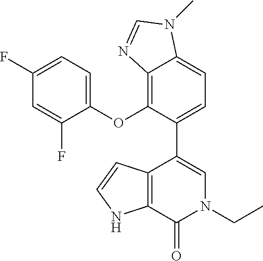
C1(OC2=C3C(=CC=C2C2=CN(CC)C(=O)C4=C2C=CN4)N(C)C=N3)=CC=C(F)C=C1F
